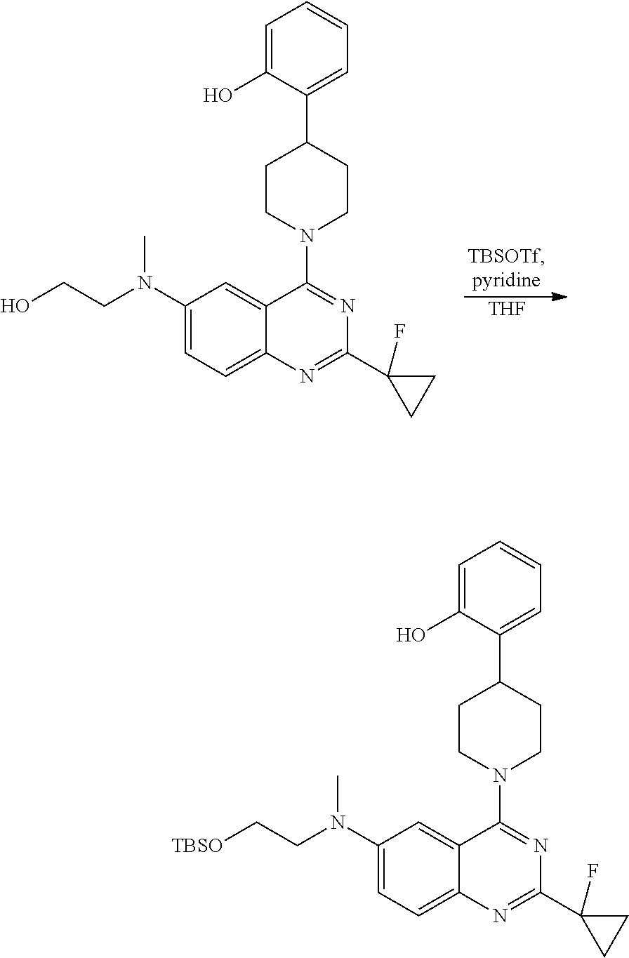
C1(N(CCO)C)=CC=C2C(=C1)C(N1CCC(C3=CC=CC=C3O)CC1)=NC(C1(F)CC1)=N2.[THF].C1(N(CC[TBSO])C)=CC=C2C(=C1)C(N1CCC(C3=CC=CC=C3O)CC1)=NC(C1(F)CC1)=N2
